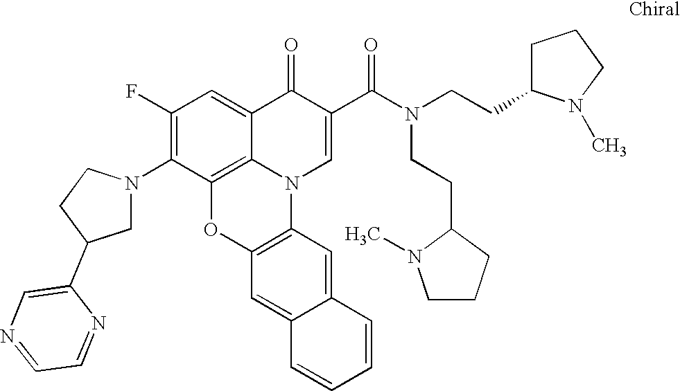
C1(F)=C(N2CC(C3=CN=CC=N3)CC2)C2=C3C(=C1)C(=O)C(C(N(CCC1CCCN1C)CCC1N(C)CCC1)=O)=CN3C1=C(O2)C=C2C(=C1)C=CC=C2
